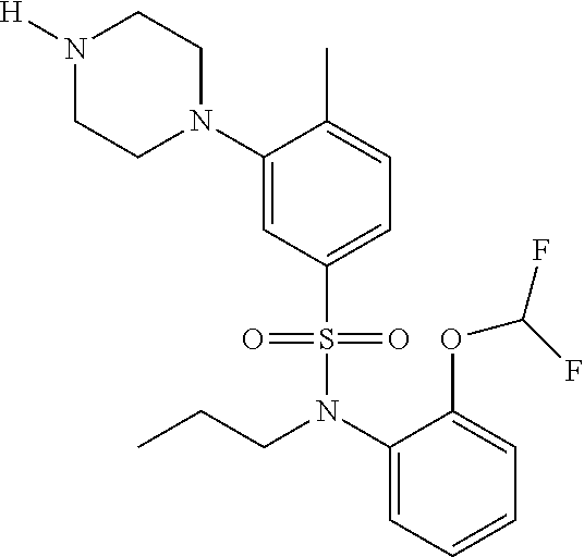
N1([H])CCN(C2=CC(S(=O)(=O)N(CCC)C3=CC=CC=C3OC(F)F)=CC=C2C)CC1
